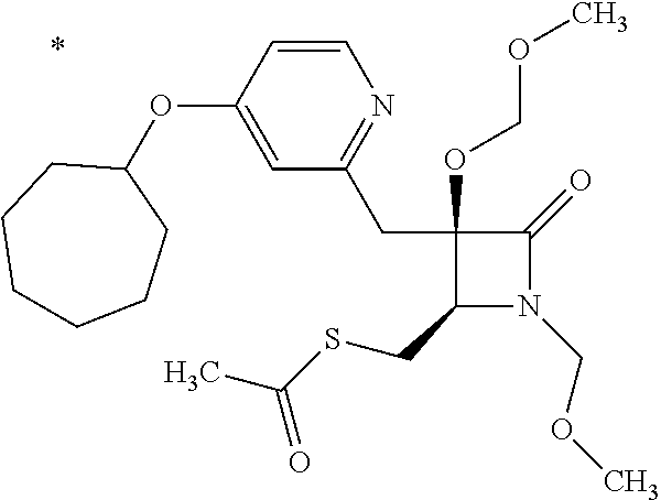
C1(CC2=NC=CC(OC3CCCCCC3)=C2)(OCOC)C(CSC(C)=O)N(COC)C1=O
